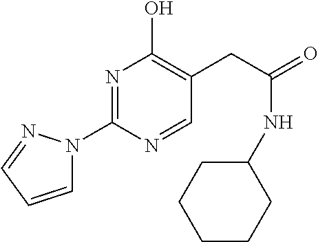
N1=C(N2C=CC=N2)N=CC(CC(=O)NC2CCCCC2)=C1O
